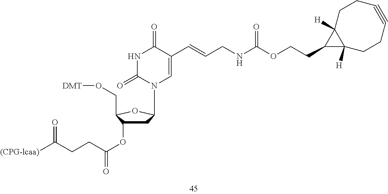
N(C(OCCC1C2([H])C1([H])CCC#CCC2)=O)CC=CC1=CN(C2CC(OC(=O)CCC([(CPG-lcaa)])=O)C(CO[DMT])O2)C(=O)NC1=O
